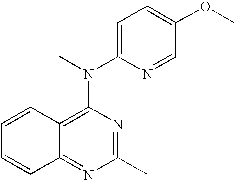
C1=C(N(C)C2=C3C(=NC(C)=N2)C=CC=C3)N=CC(OC)=C1
